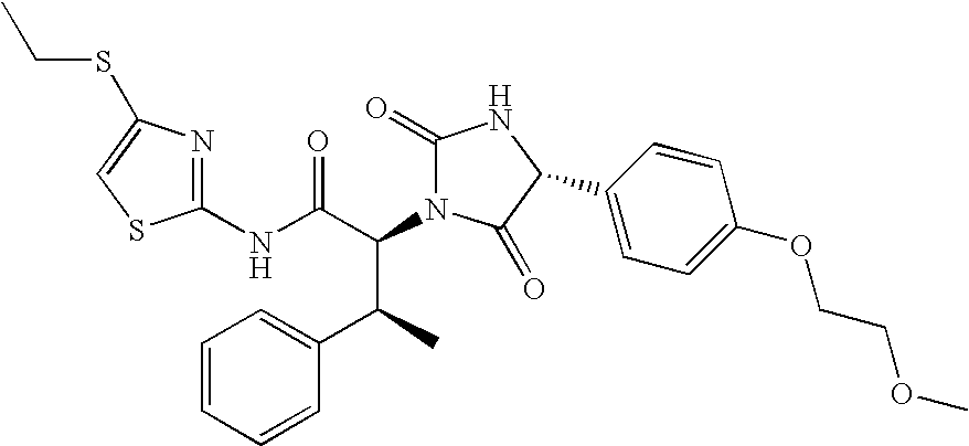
C1(NC(C(N2C(=O)NC(C3=CC=C(OCCOC)C=C3)C2=O)C(C2=CC=CC=C2)C)=O)=NC(SCC)=CS1
